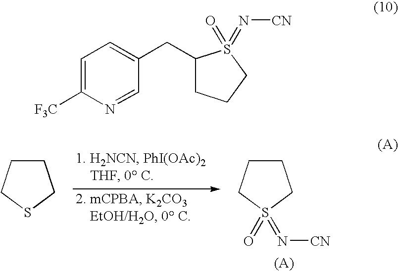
C1CCS(=O)(=N[CN])C1.C1CCSC1.C1=C([F3C])N=CC(CC2CCCS2(=O)=N[CN])=C1
